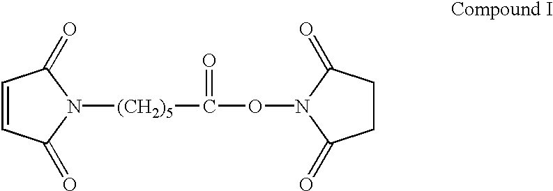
N1([(CH2)5]C(=O)ON2C(=O)CCC2=O)C(=O)C=CC1=O
